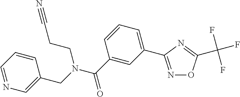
N1=C(C2=CC=CC(C(=O)N(CC3=CN=CC=C3)CCC#N)=C2)N=C(C(F)(F)F)O1
